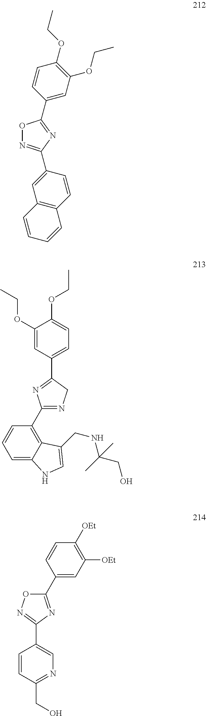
O1N=C(C2=CC3=C(C=C2)C=CC=C3)N=C1C1=CC(OCC)=C(OCC)C=C1.C1=C2C(=C(C3=NCC(C4=CC=C(OCC)C(OCC)=C4)=N3)C=C1)C(CNC(C)(CO)C)=CN2.C1(C2=NC(C3=CN=C(CO)C=C3)=NO2)=CC([OEt])=C([OEt])C=C1
